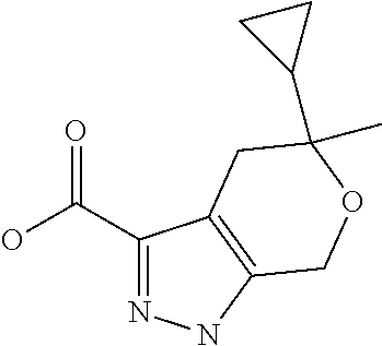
C1(C(=O)O)=NNC2=C1CC(C1CC1)(C)OC2
